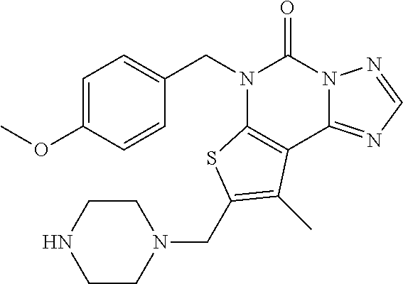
C1=C(OC)C=CC(CN2C3=C(C4=NC=NN4C2=O)C(C)=C(CN2CCNCC2)S3)=C1
